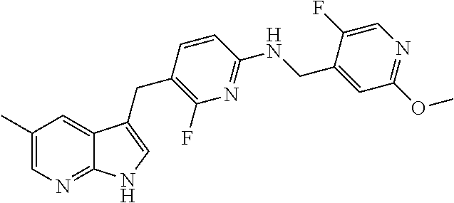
C1(C)=CN=C2C(=C1)C(CC1=C(F)N=C(NCC3=CC(OC)=NC=C3F)C=C1)=CN2
